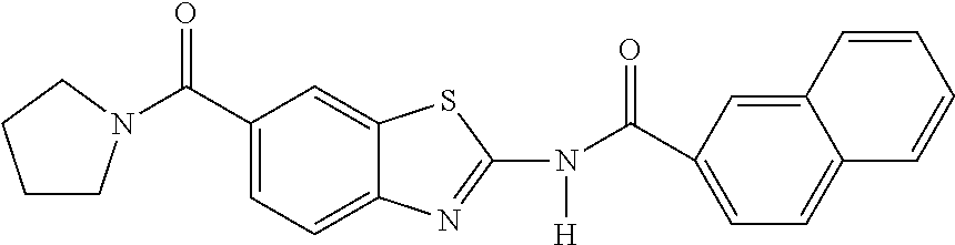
C1(C(=O)N2CCCC2)=CC=C2C(=C1)SC(N(C(C1=CC=C3C(=C1)C=CC=C3)=O)[H])=N2
